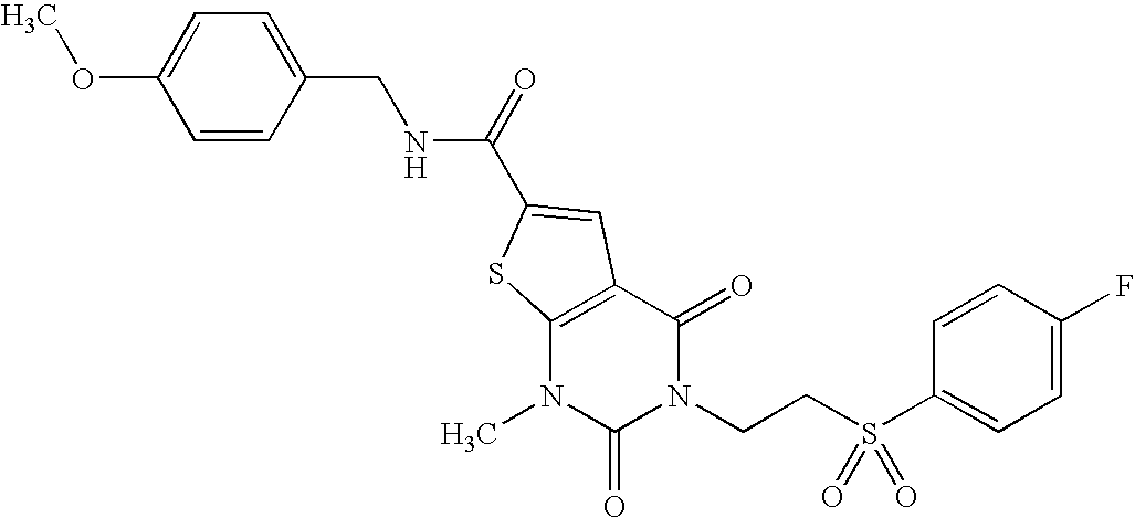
COC1=CC=C(CNC(=O)C2=CC3=C(N(C)C(=O)N(CCS(C4=CC=C(F)C=C4)(=O)=O)C3=O)S2)C=C1
